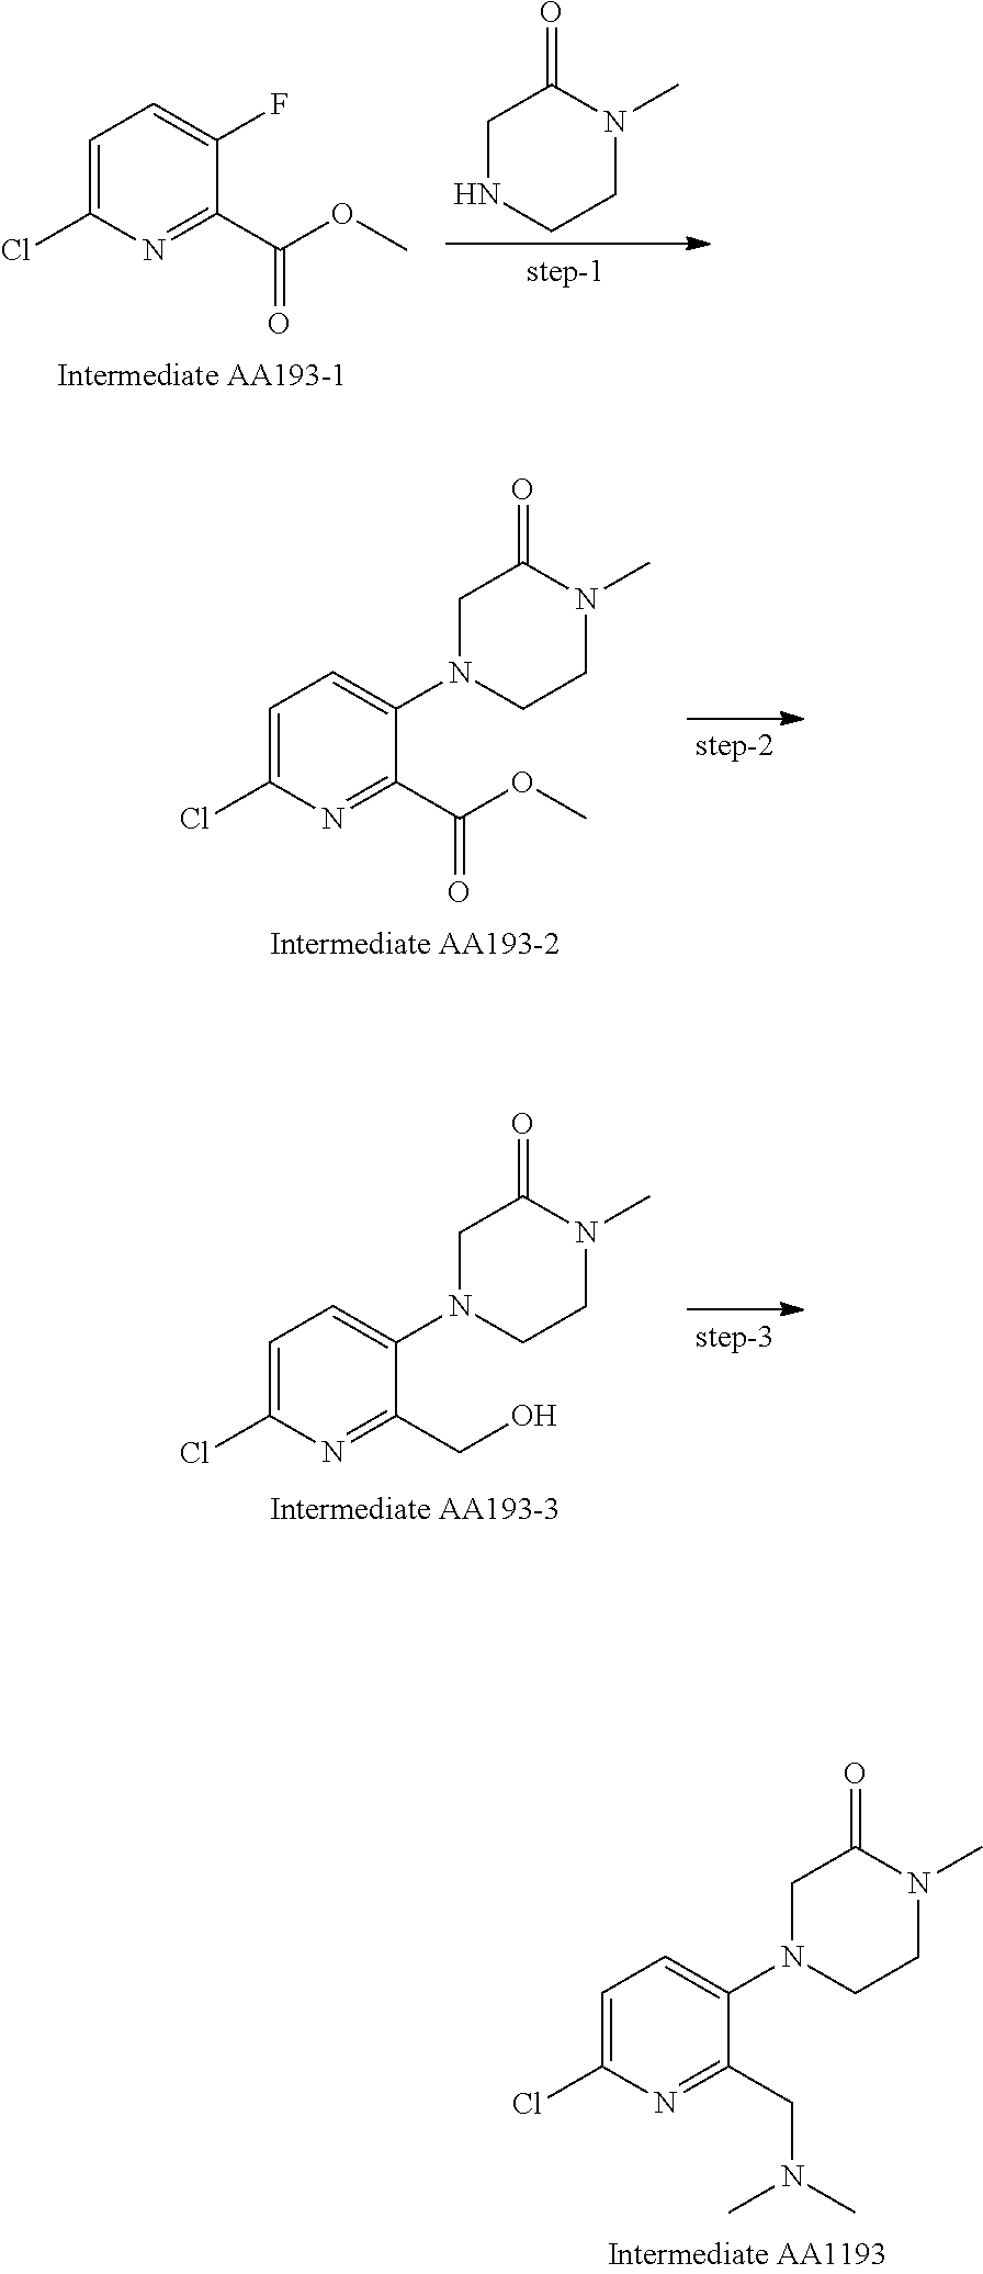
C1NCCN(C)C1=O.ClC1=CC=C(F)C(C(OC)=O)=N1.ClC1=CC=C(N2CCN(C)C(=O)C2)C(C(OC)=O)=N1.ClC1=CC=C(N2CCN(C)C(=O)C2)C(CO)=N1.ClC1=CC=C(N2CCN(C)C(=O)C2)C(CN(C)C)=N1
